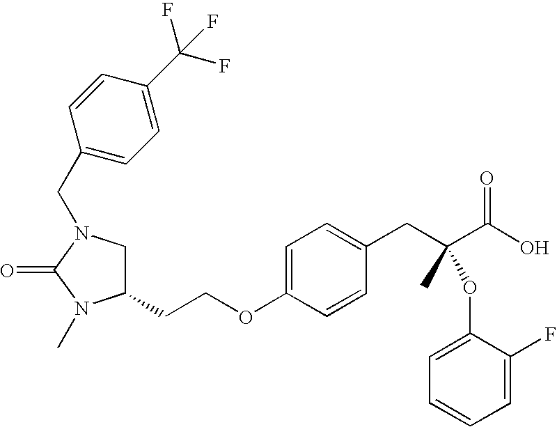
O=C1N(C)C(CCOC2=CC=C(CC(C(O)=O)(C)OC3=CC=CC=C3F)C=C2)CN1CC1=CC=C(C(F)(F)F)C=C1
